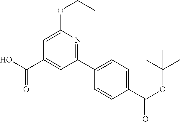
C1=C(OCC)N=C(C2=CC=C(C(OC(C)(C)C)=O)C=C2)C=C1C(O)=O
